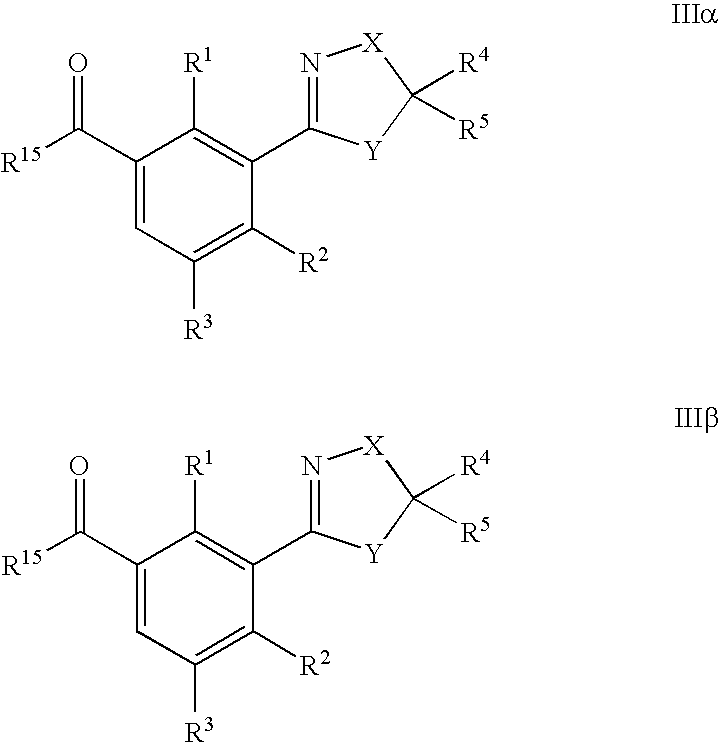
C1(C([R15])=O)=CC([R3])=C([R2])C(C2=N[X]C([R4])([R5])[Y]2)=C1[R1].C1(C([R15])=O)=CC([R3])=C([R2])C(C2=N[X]C([R4])([R5])[Y]2)=C1[R1]
